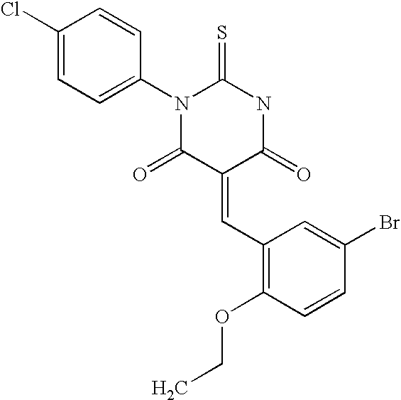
C1(Cl)=CC=C(N2C(=O)C(=CC3=C(OCC)C=CC(Br)=C3)C(=O)NC2=S)C=C1
